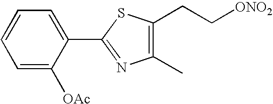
C1(C2=NC(C)=C(CC[ONO2])S2)=CC=CC=C1[OAc]
